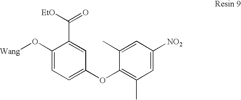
C1(O[Wang])=CC=C(OC2=C(C)C=C([NO2])C=C2C)C=C1C([EtO])=O
